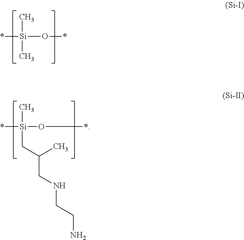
*[Si](C)(C)O*.*[Si](C)(CC(C)CNCCN)O*
